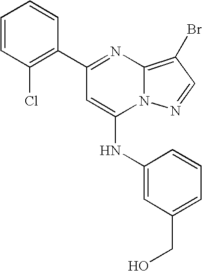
C1(Cl)=C(C2=NC3=C(Br)C=NN3C(NC3=CC(CO)=CC=C3)=C2)C=CC=C1
